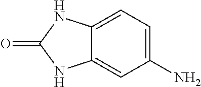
C1=C2C(=CC(N)=C1)NC(=O)N2
